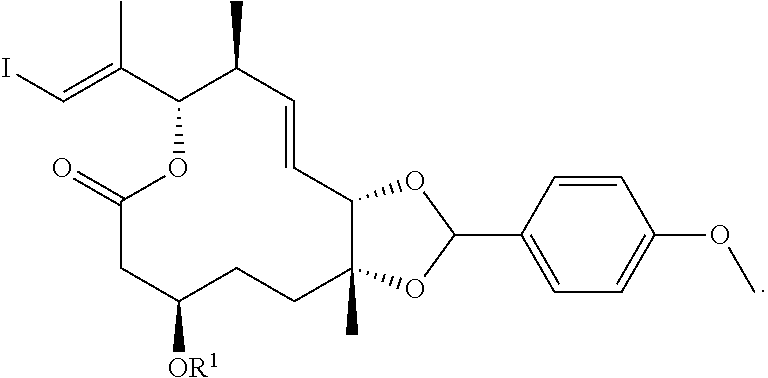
C(=C(C1OC(=O)CC([OR1])CCC2(C)C(C=CC1C)OC(C1=CC=C(OC)C=C1)O2)C)I
